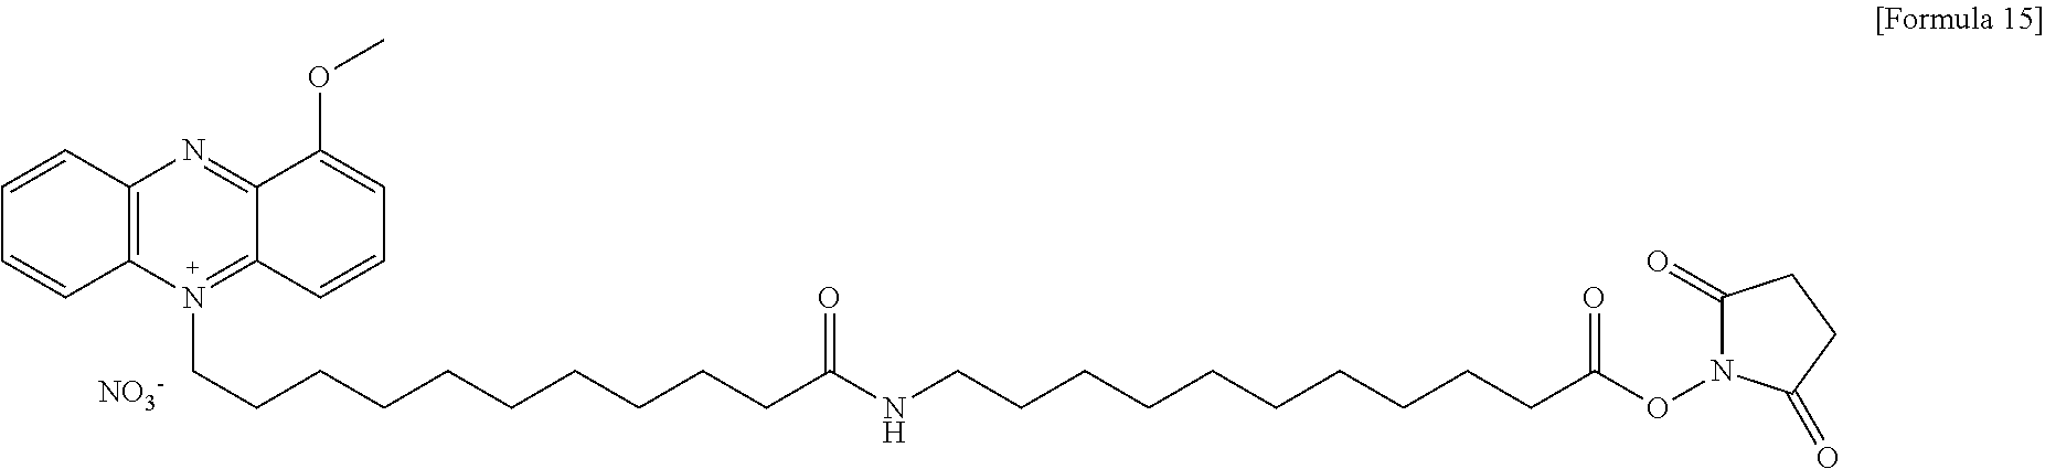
C12=C(N(CCCCCCCCCCC(NCCCCCCCCCCC(ON3C(=O)CCC3=O)=O)=O)=C3C(=N1)C(OC)=CC=C3)C=CC=C2.[NO3-]
